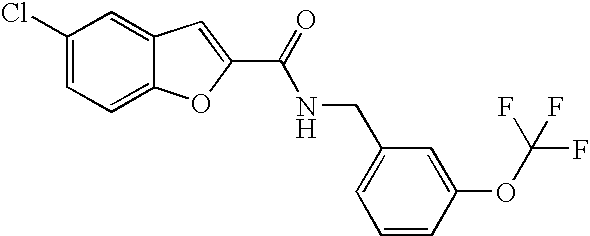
C1(C(=O)NCC2=CC=CC(OC(F)(F)F)=C2)=CC2=CC(Cl)=CC=C2O1
